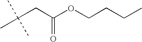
C(CC(OCCCC)=O)(C)(C)C
